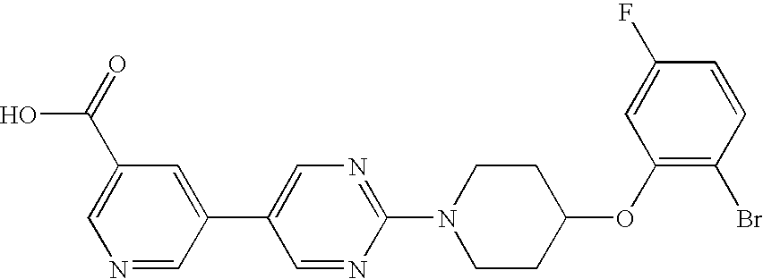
N1=CC(C2=CN=C(N3CCC(OC4=C(Br)C=CC(F)=C4)CC3)N=C2)=CC(C(=O)O)=C1
